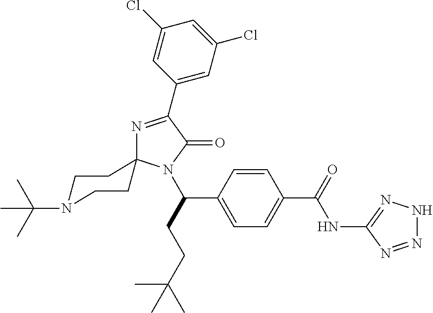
C1(Cl)=CC(C2=NC3(N(C(CCC(C)(C)C)C4=CC=C(C(=O)NC5=NNN=N5)C=C4)C2=O)CCN(C(C)(C)C)CC3)=CC(Cl)=C1
